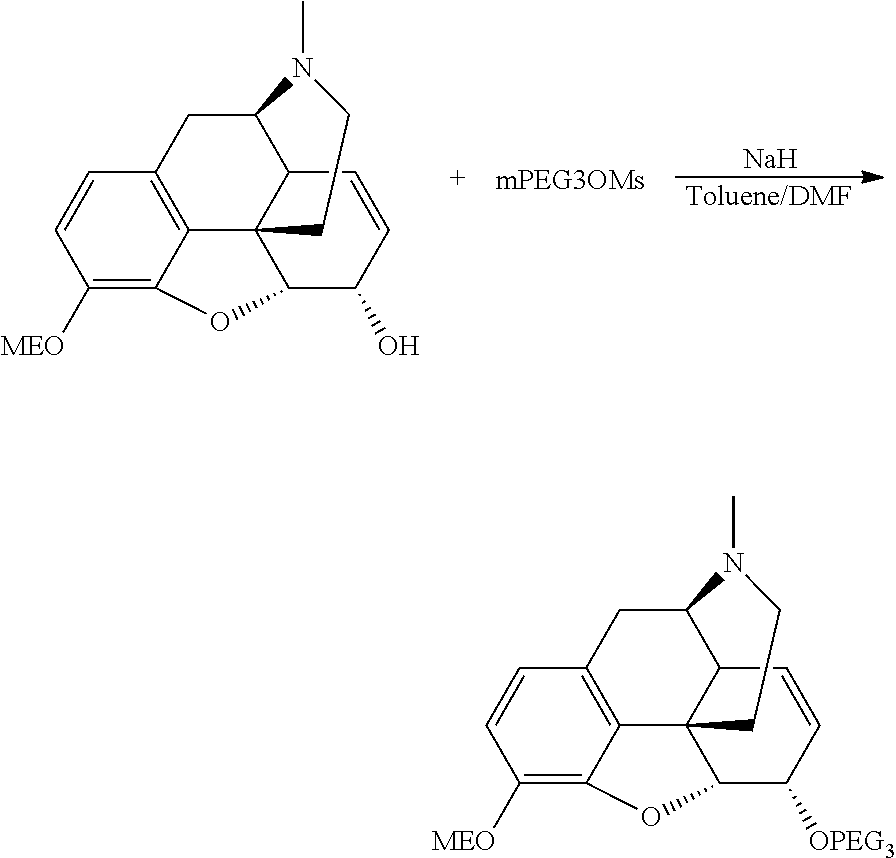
C12=C3C=CC([MEO])=C1OC1C24C(C(C3)N(C)CC4)C=CC1O.[Na].[Toluene/DMF].C12=C3C=CC([MEO])=C1OC1C24C(C(C3)N(C)CC4)C=CC1[OPEG3]
